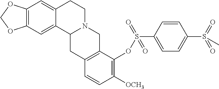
C12=C(C=C3C(=C1)C1N(CC3)CC3=C(C1)C=CC([OCH3])=C3OS(C1=CC=C(S(=O)(=O)C)C=C1)(=O)=O)OCO2
